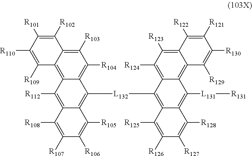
C1([R112])=C2C(=C([L132]C3=C4C(=C([L131][R131])C5=C6C(=C([R123])C([R124])=C35)C([R122])=C([R121])C([R130])=C6[R129])C([R128])=C([R127])C([R126])=C4[R125])C3=C([R104])C([R103])=C4C(=C13)C([R109])=C([R110])C([R101])=C4[R102])C([R105])=C([R106])C([R107])=C2[R108]
